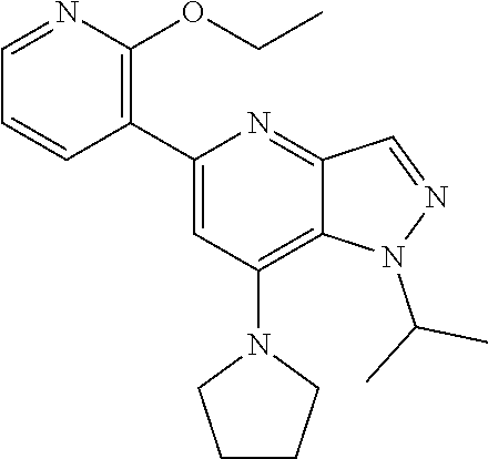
N1(C(C)C)N=CC2=NC(C3=C(OCC)N=CC=C3)=CC(N3CCCC3)=C12
